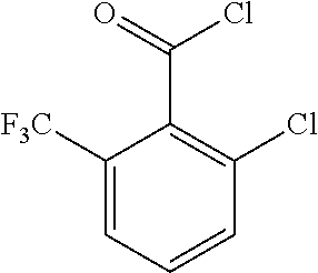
C1([F3C])=CC=CC(Cl)=C1C(=O)Cl
